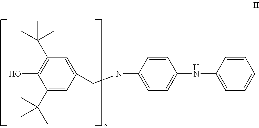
C1(C(C)(C)C)=CC(CNC2=CC=C(NC3=CC=CC=C3)C=C2)=CC(C(C)(C)C)=C1O
